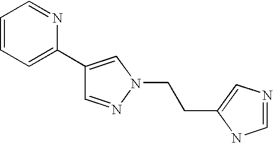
C1=NN(CCC2=CN=CN2)C=C1C1=CC=CC=N1
